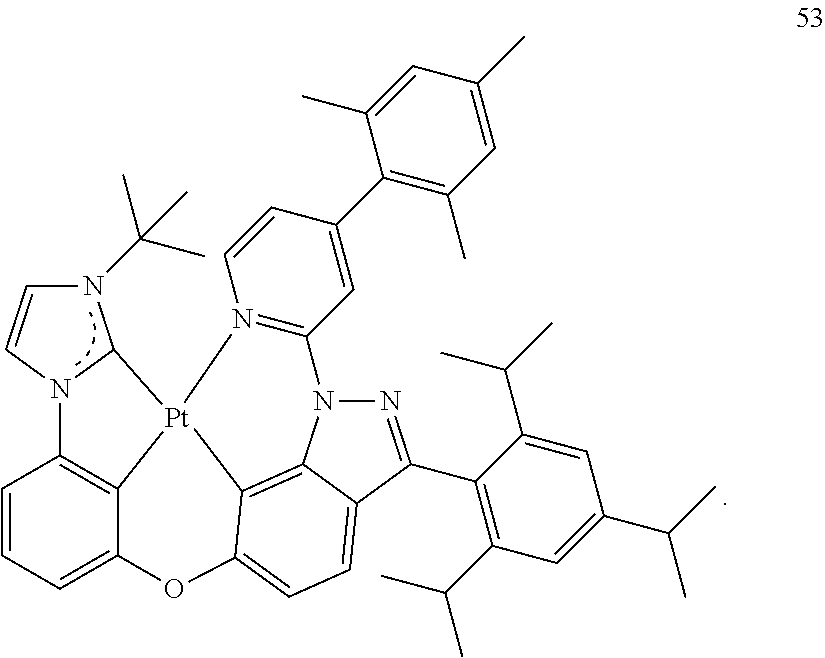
N1(C(C)(C)C)C=CN2C1[Pt]13C4=C2C=CC=C4OC2=CC=C4C(=C12)N(C1=N3C=CC(C2=C(C)C=C(C)C=C2C)=C1)N=C4C1=C(C(C)C)C=C(C(C)C)C=C1C(C)C
